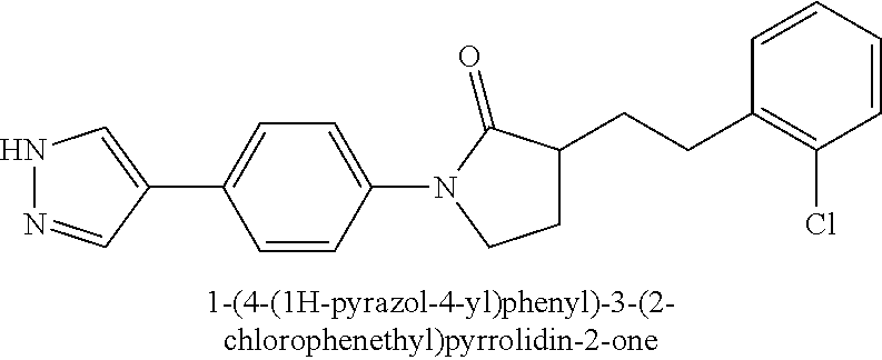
N1N=CC(C2=CC=C(N3C(=O)C(CCC4=C(Cl)C=CC=C4)CC3)C=C2)=C1
